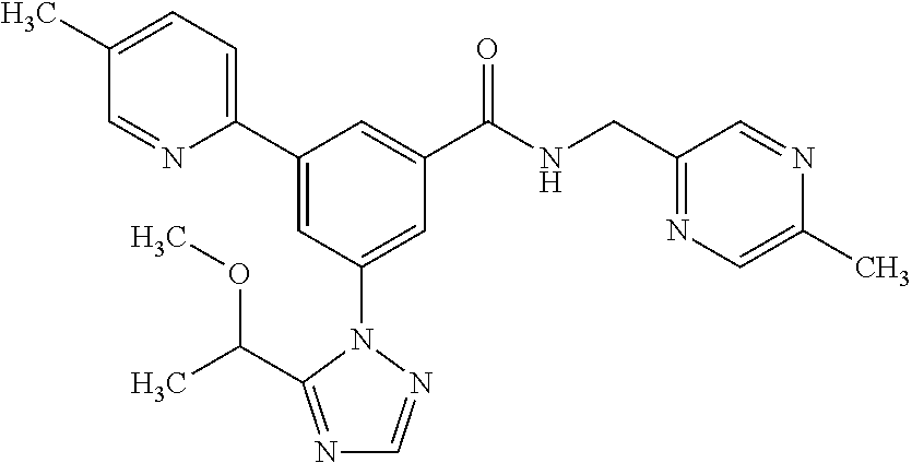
C1(C2=CC(N3N=CN=C3C(C)OC)=CC(C(NCC3=NC=C(C)N=C3)=O)=C2)=CC=C(C)C=N1
